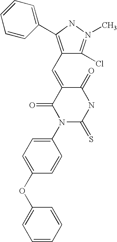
O=C1C(=CC2=C(C3=CC=CC=C3)NN(C)=C2Cl)C(=O)N(C2=CC=C(OC3=CC=CC=C3)C=C2)C(=S)N1
